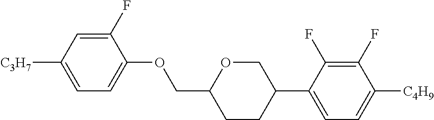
C1(F)=CC([C3H7])=CC=C1OCC1CCC(C2=CC=C([C4H9])C(F)=C2F)CO1
